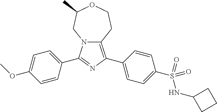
C1=CC(C2=NC(C3=CC=C(S(=O)(NC4CCC4)=O)C=C3)=C3N2CC(C)OCC3)=CC=C1OC
